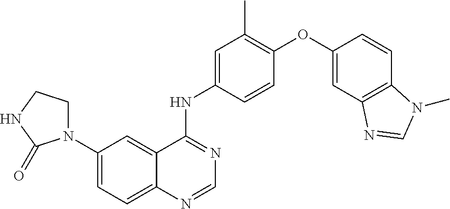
C1(N2CCNC2=O)=CC=C2C(=C1)C(NC1=CC(C)=C(OC3=CC4=C(C=C3)N(C)C=N4)C=C1)=NC=N2
